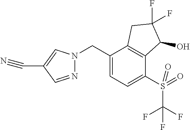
C(C1=CC=C(S(C(F)(F)F)(=O)=O)C2=C1CC(F)(F)C2O)N1N=CC(C#N)=C1
